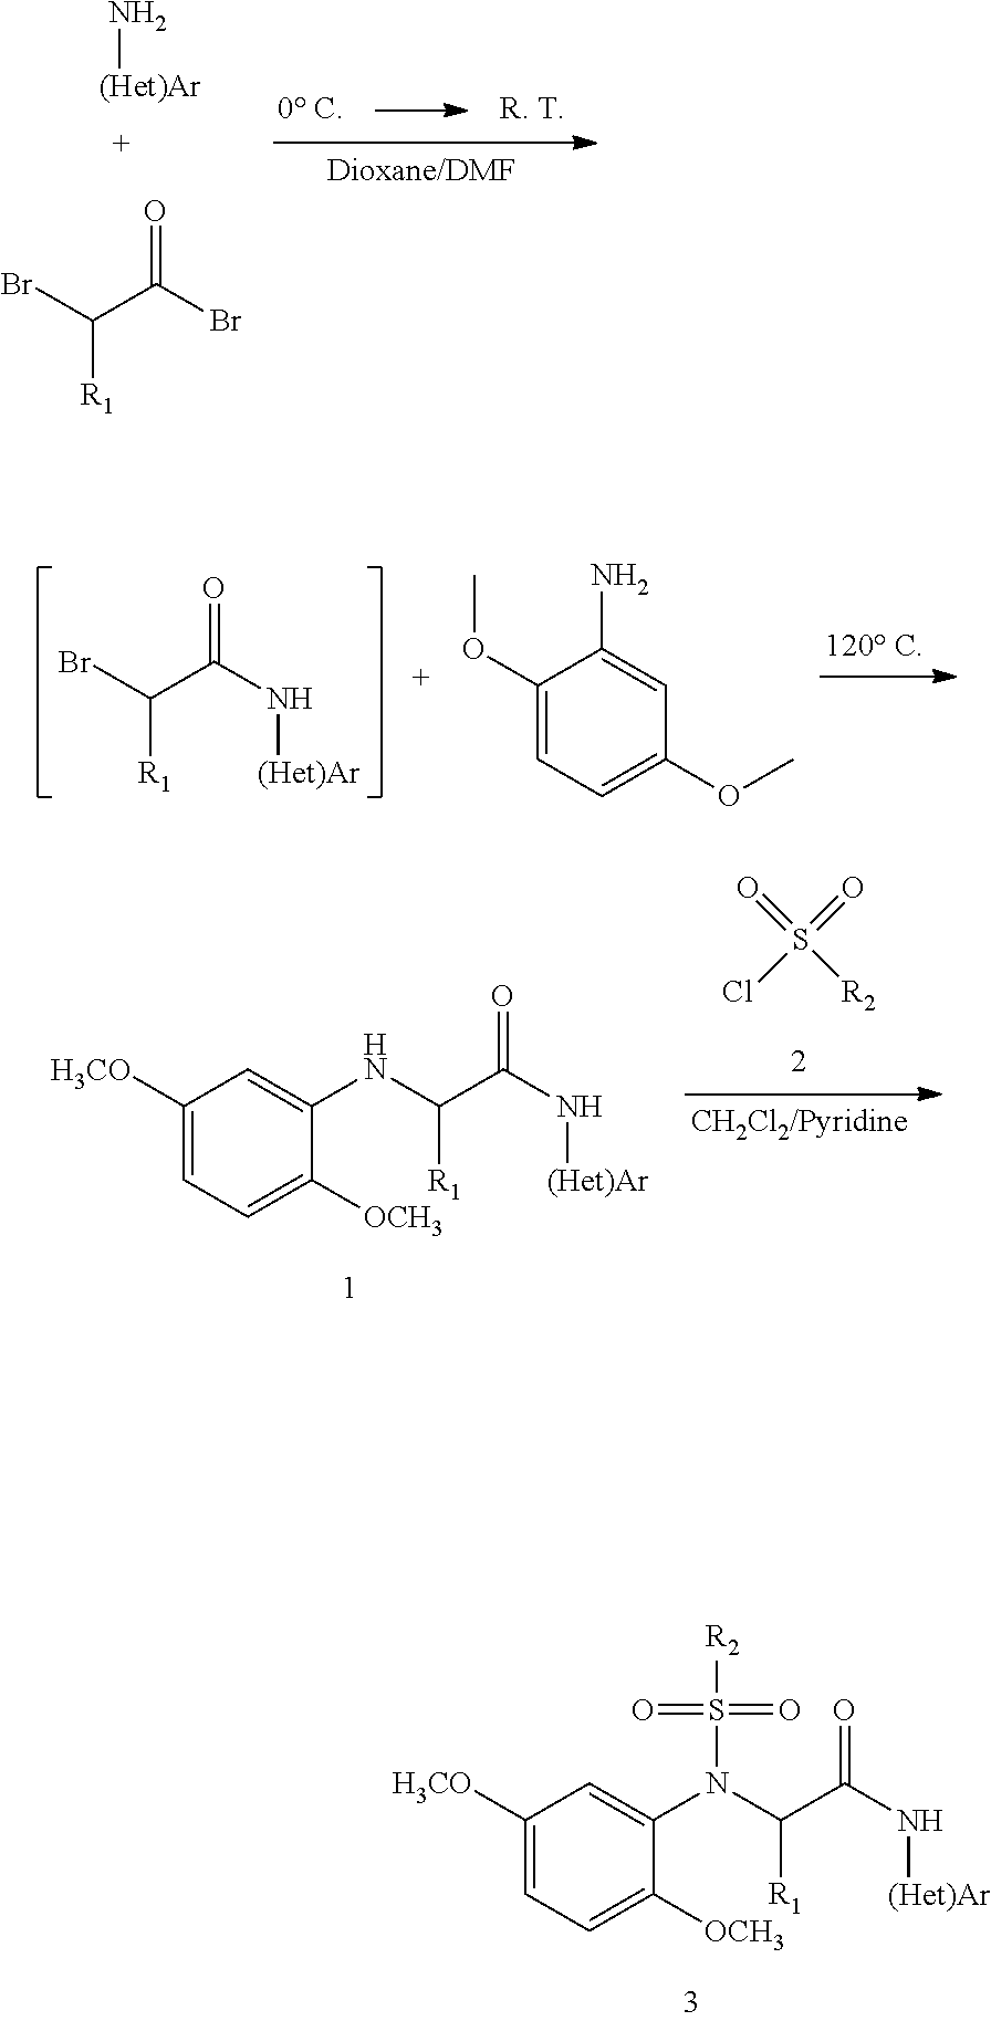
C1([H3CO])=CC=C([OCH3])C(N(C(C(N[(Het)Ar])=O)[R1])S(=O)(=O)[R2])=C1.[(Het)Ar]N.BrC(C(Br)=O)[R1].BrC(C(N[(Het)Ar])=O)[R1].C1(OC)=CC=C(OC)C=C1N.C1([H3CO])=CC=C([OCH3])C(NC(C(N[(Het)Ar])=O)[R1])=C1.O=S(=O)(Cl)[R2]
